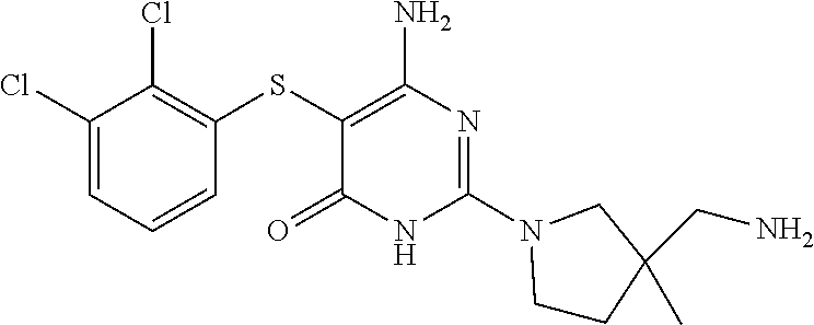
S(C1=C(N)N=C(N2CCC(C)(CN)C2)NC1=O)C1=C(Cl)C(Cl)=CC=C1
